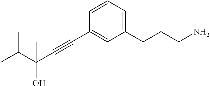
C1=CC=C(CCCN)C=C1C#CC(O)(C)C(C)C
